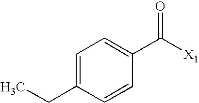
C1=C(CC)C=CC(C([X1])=O)=C1
